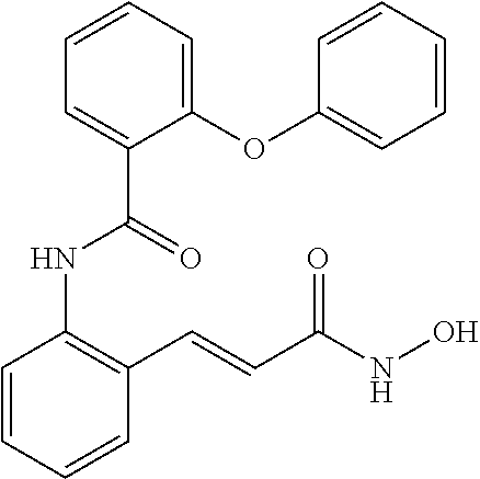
C1=CC=CC(C=CC(NO)=O)=C1NC(C1=CC=CC=C1OC1=CC=CC=C1)=O
